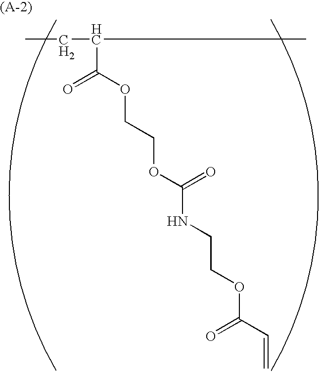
CCC(C(OCCOC(NCCOC(C=C)=O)=O)=O)C
